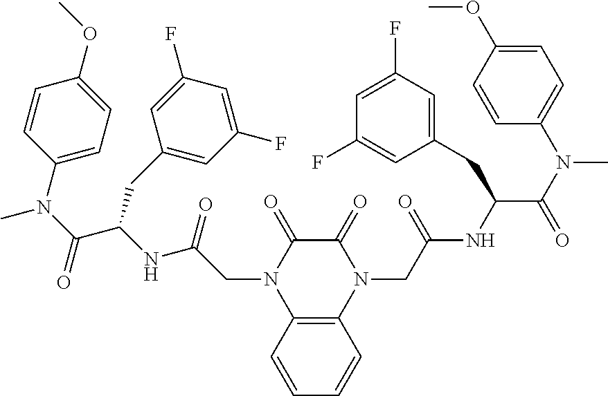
CN(C(=O)C(NC(CN1C2=C(N(CC(=O)NC(C(=O)N(C)C3=CC=C(OC)C=C3)CC3=CC(F)=CC(F)=C3)C(=O)C1=O)C=CC=C2)=O)CC1=CC(F)=CC(F)=C1)C1=CC=C(OC)C=C1
